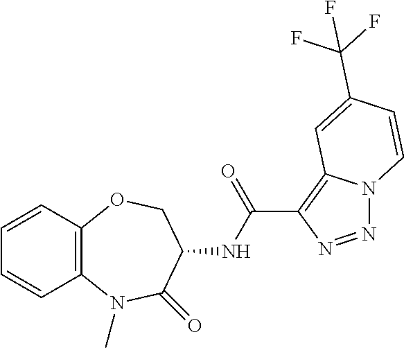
C12=C(N(C)C(=O)C(NC(C3=C4N(N=N3)C=CC(C(F)(F)F)=C4)=O)CO1)C=CC=C2
